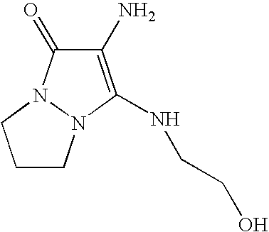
C1(N)=C(NCCO)N2N(C1=O)CCC2
